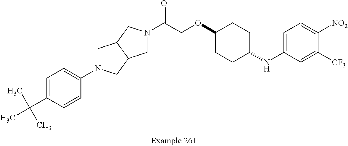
C1=C(C(C)(C)C)C=CC(N2CC3C(C2)CN(C(=O)COC2CCC(NC4=CC=C([NO2])C([CF3])=C4)CC2)C3)=C1
